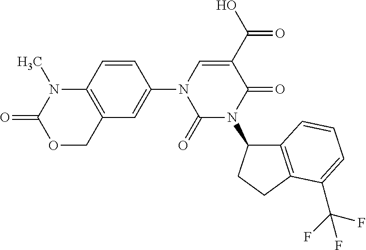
C12=C(COC(=O)N1C)C=C(N1C=C(C(O)=O)C(=O)N(C3C4=C(CC3)C(C(F)(F)F)=CC=C4)C1=O)C=C2
